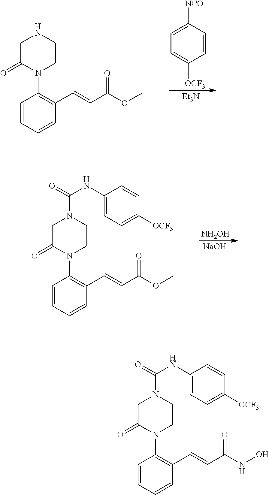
C1=CC=CC(C=CC(OC)=O)=C1N1CCNCC1=O.C1=CC([NCO])=CC=C1[OCF3].[Et3N].C1=CC=CC(C=CC(OC)=O)=C1N1CCN(C(NC2=CC=C([OCF3])C=C2)=O)CC1=O.[NH2OH].[NaOH].C1=CC=CC(C=CC(NO)=O)=C1N1CCN(C(NC2=CC=C([OCF3])C=C2)=O)CC1=O
